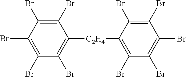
C1(Br)=C(Br)C(Br)=C(Br)C(Br)=C1[C2H4]C1=C(Br)C(Br)=C(Br)C(Br)=C1Br
